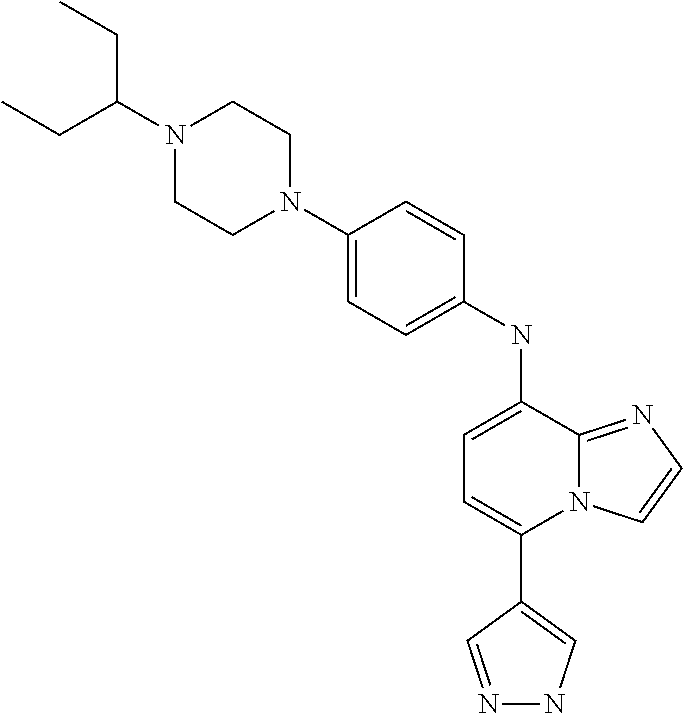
C1(C2=CNN=C2)=CC=C(NC2=CC=C(N3CCN(C(CC)CC)CC3)C=C2)C2=NC=CN12
